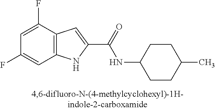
C12=C(C(F)=CC(F)=C1)C=C(C(=O)NC1CCC(C)CC1)N2
